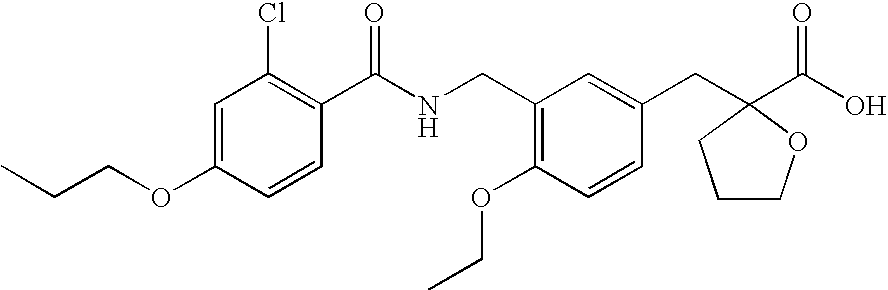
C1=C(OCCC)C=CC(C(NCC2=C(OCC)C=CC(CC3(C(O)=O)CCCO3)=C2)=O)=C1Cl
